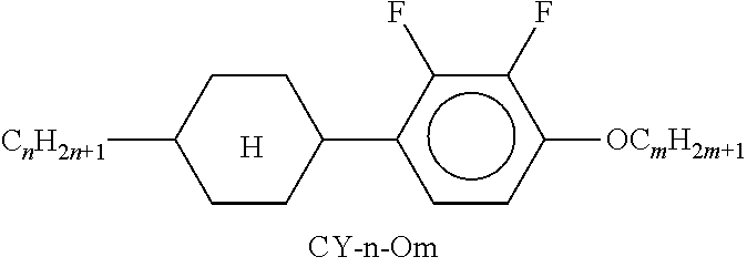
[H].[CnH2n+1]C1CCC(c2ccc([OCmH2m+1])c(F)c2F)CC1
